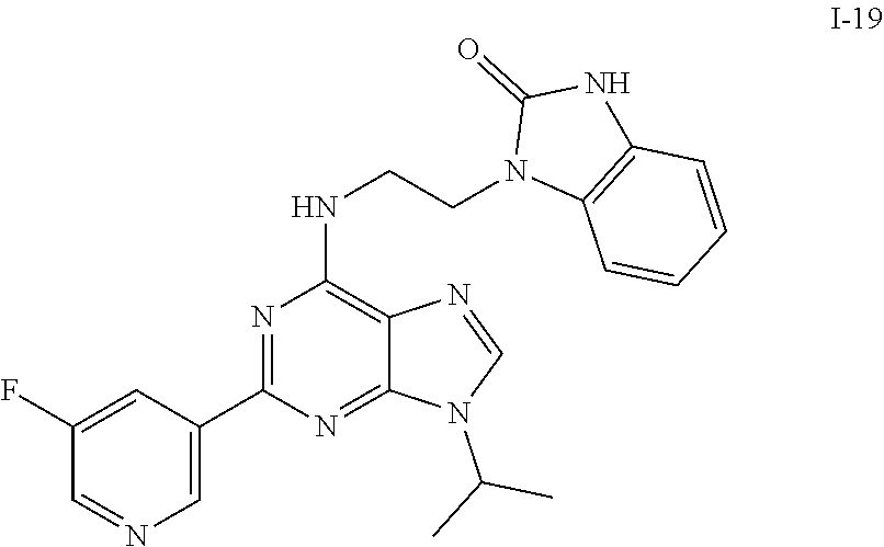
N1(C(C)C)C=NC2=C(NCCN3C(=O)NC4=C3C=CC=C4)N=C(C3=CN=CC(F)=C3)N=C12
